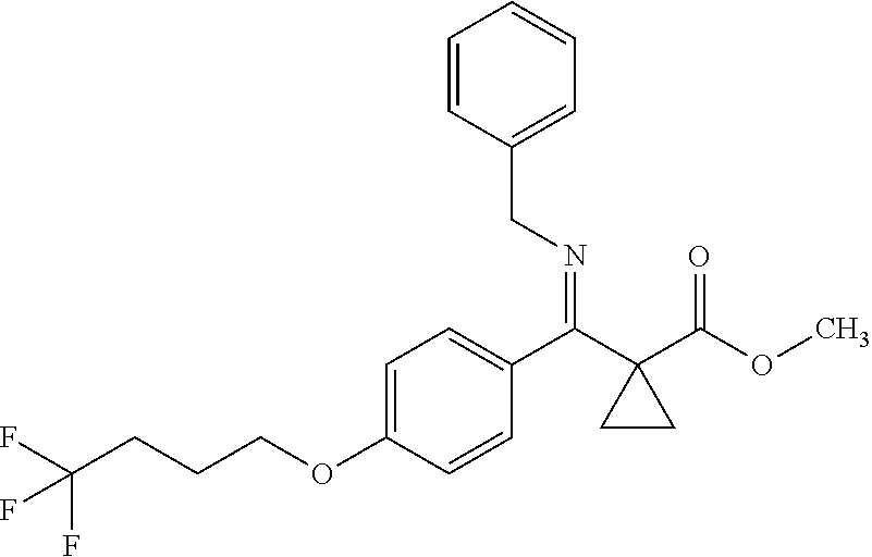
C1=C(OCCCC(F)(F)F)C=CC(C(C2(C(OC)=O)CC2)=NCC2=CC=CC=C2)=C1
